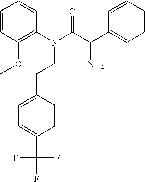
C1=CC(OC)=C(N(C(C(C2=CC=CC=C2)N)=O)CCC2=CC=C(C(F)(F)F)C=C2)C=C1
